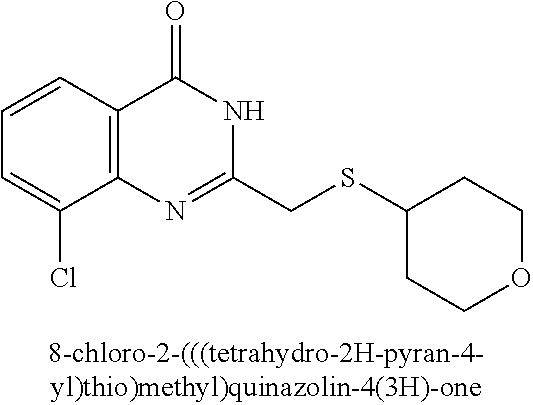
C1=CC2=C(C(Cl)=C1)N=C(CSC1CCOCC1)NC2=O
